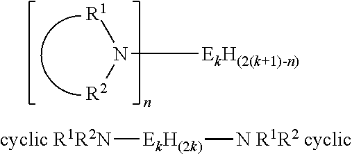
N([EkH(2(k+1)-n)])([R2])[R1].[cyclic R1R2N][EkH(2k)][N R1R2 cyclic]
